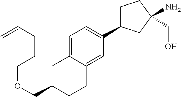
C(OCC1CC2=CC=C(C3CCC(N)(CO)C3)C=C2CC1)CCC=C
